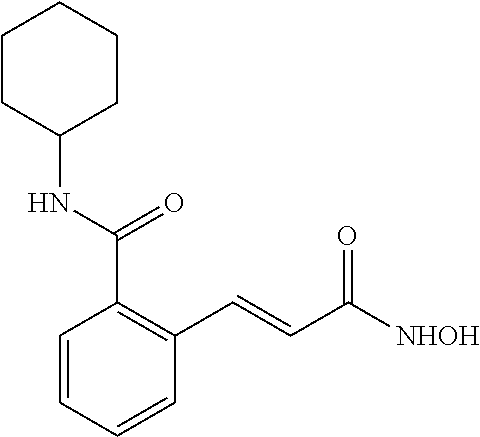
C1=CC=CC(C=CC([NHOH])=O)=C1C(NC1CCCCC1)=O
